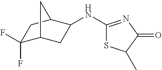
C1(NC2CC3C(F)(F)CC2C3)=NC(=O)C(C)S1
